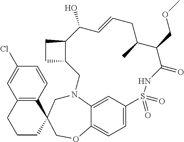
C12=C(C=CC(Cl)=C1)C1(CCC2)CN2C3=CC(=CC=C3OC1)S(=O)(=O)NC(=O)C(COC)C(C)CC=CC(O)C1C(C2)CC1
